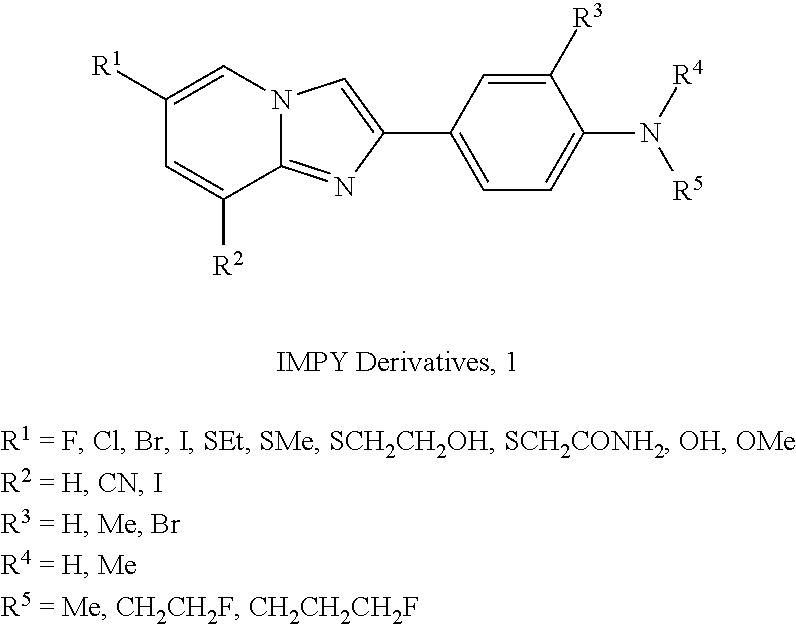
C1([R1])=CN2C(=NC(C3=CC=C(N([R4])[R5])C([R3])=C3)=C2)C([R2])=C1
